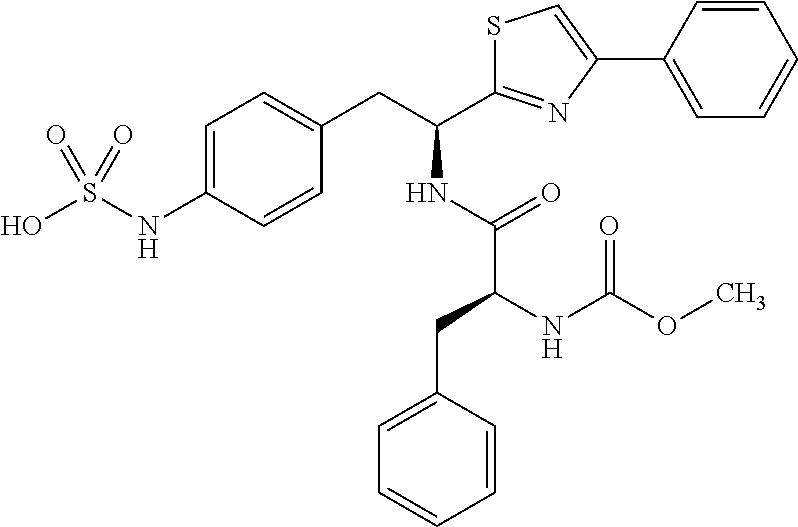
C1=C(NS(O)(=O)=O)C=CC(CC(NC(C(NC(OC)=O)CC2=CC=CC=C2)=O)C2=NC(C3=CC=CC=C3)=CS2)=C1
